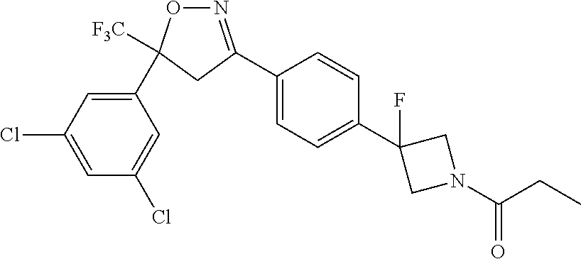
N1=C(C2=CC=C(C3(F)CN(C(=O)CC)C3)C=C2)CC([F3C])(C2=CC(Cl)=CC(Cl)=C2)O1
